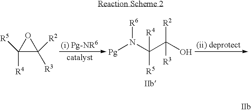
[Pg]N(C(C(O)([R2])[R3])([R4])[R5])[R6].C1([R4])([R5])C([R3])([R2])O1
